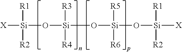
[X][Si]([R1])([R2])O[Si]([R3])([R4])O[Si]([R5])([R6])O[Si]([R1])([R2])[X]
